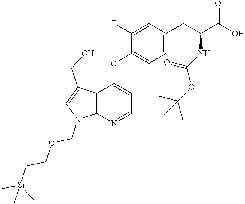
C12=C(N=CC=C1OC1=CC=C(CC(NC(OC(C)(C)C)=O)C(O)=O)C=C1F)N(COCC[Si](C)(C)C)C=C2CO
